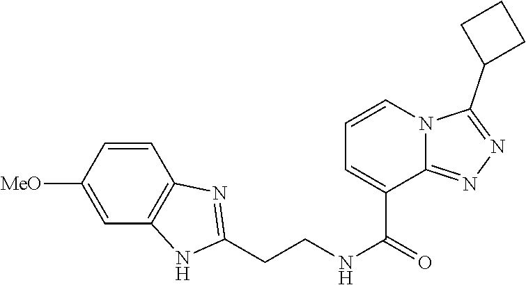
C1=CC([MeO])=CC2=C1N=C(CCNC(=O)C1=CC=CN3C1=NN=C3C1CCC1)N2
